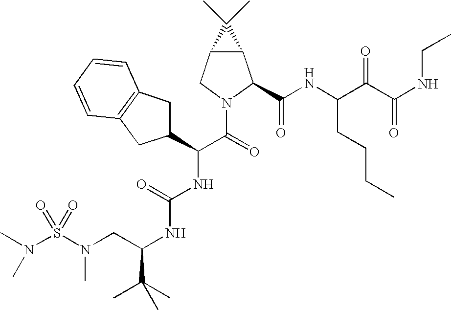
S(N(CC(NC(NC(C(N1C(C(NC(C(C(NCC)=O)=O)CCCC)=O)C2C(C1)C2(C)C)=O)C1CC2=C(C1)C=CC=C2)=O)C(C)(C)C)C)(=O)(=O)N(C)C
